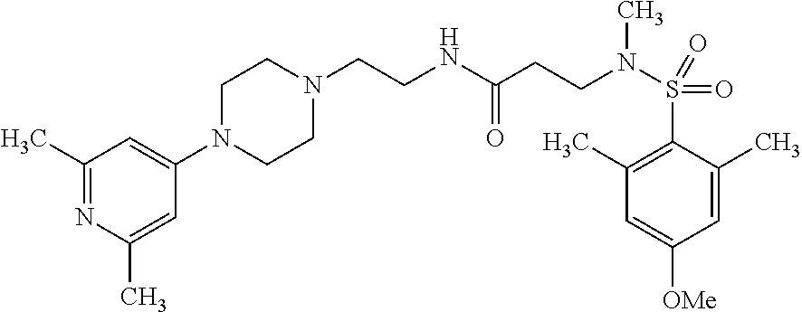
C1(C)=NC(C)=CC(N2CCN(CCNC(CCN(S(C3=C(C)C=C([OMe])C=C3C)(=O)=O)C)=O)CC2)=C1
